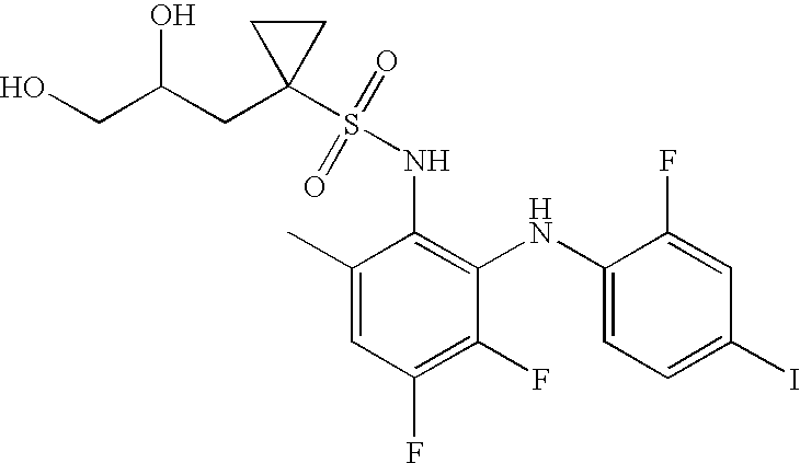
C1(C)=CC(F)=C(F)C(NC2=CC=C(I)C=C2F)=C1NS(C1(CC(CO)O)CC1)(=O)=O
